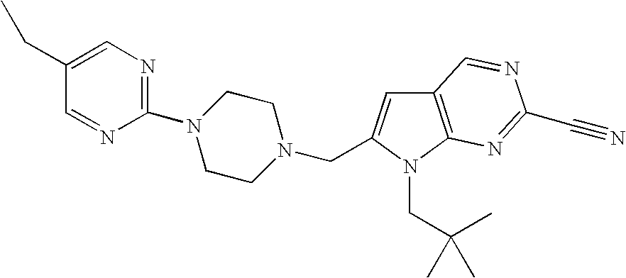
C12=C(N(CC(C)(C)C)C(CN3CCN(C4=NC=C(CC)C=N4)CC3)=C1)N=C(C#N)N=C2
